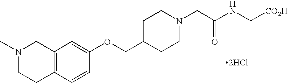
[2HCl].N1(C)CCC2=C(C1)C=C(OCC1CCN(CC(NC[CO2H])=O)CC1)C=C2
